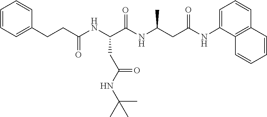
C1(NC(CC(C)NC(C(NC(CCC2=CC=CC=C2)=O)CC(=O)NC(C)(C)C)=O)=O)=CC=CC2=C1C=CC=C2
